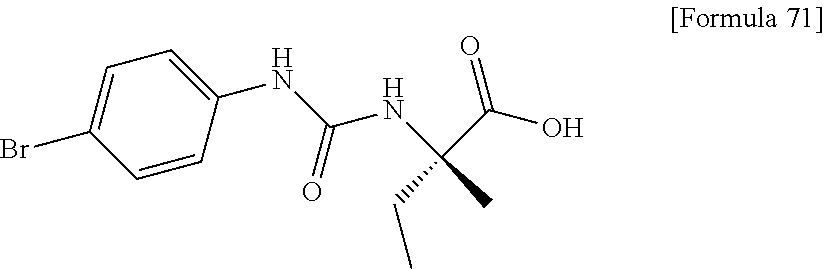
C1(NC(NC(C(O)=O)(CC)C)=O)=CC=C(Br)C=C1
